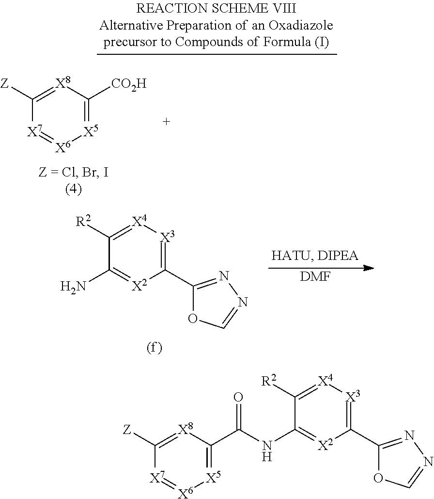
C1([R2])=[X4][X3]=C(C2=NN=CO2)[X2]=C1NC(C1=[X5][X6]=[X7]C([Z])=[X8]1)=O.C1([Z])=[X8]C([CO2H])=[X5][X6]=[X7]1.C1([R2])=[X4][X3]=C(C2=NN=CO2)[X2]=C1N.[DMF]
